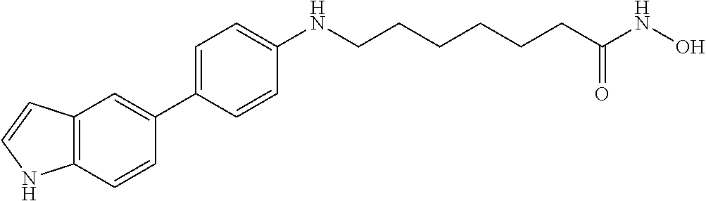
C12=C(C=CC(C3=CC=C(NCCCCCCC(NO)=O)C=C3)=C1)NC=C2
